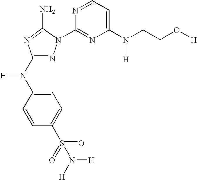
N1=C(N(C2=CC=C(S(=O)(=O)N([H])[H])C=C2)[H])N=C(N)N1C1=NC(N(CCO[H])[H])=CC=N1
